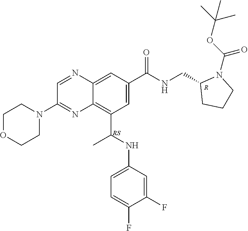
C1OCCN(C2=NC3=C(C(NC4=CC=C(F)C(F)=C4)C)C=C(C(=O)NCC4CCCN4C(OC(C)(C)C)=O)C=C3N=C2)C1.[R].[RS]
